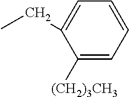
C1=C([(CH2)3CH3])C(CC)=CC=C1
